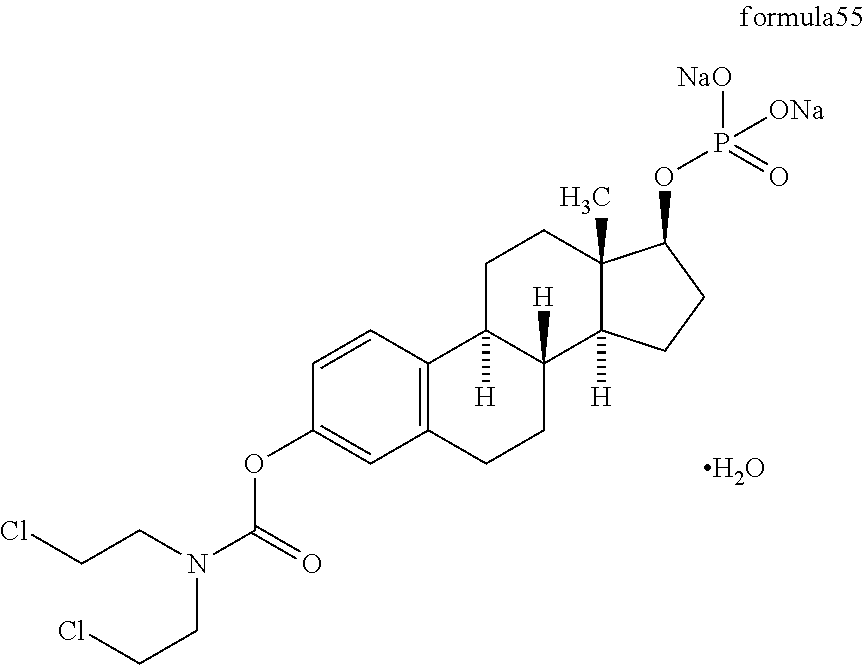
C1=CC2=C(C=C1OC(=O)N(CCCl)CCCl)CCC1([H])C2([H])CCC2(C)C1([H])CCC2OP(=O)([NaO])[ONa].O
